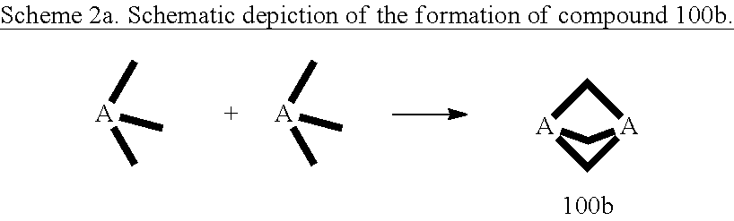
C[A](C)C.C[A](C)C.[A]12C[A](C1)C2
